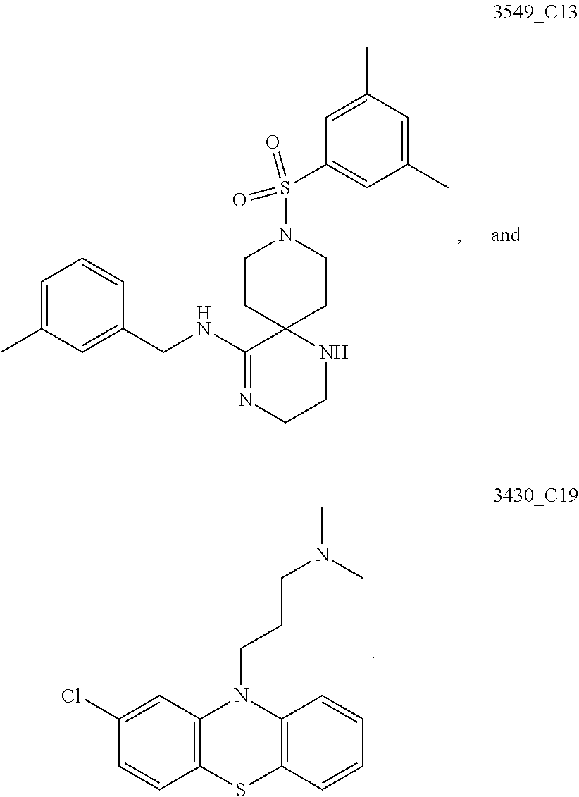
C1=C(C)C=C(CNC2=NCCNC23CCN(S(=O)(=O)C2=CC(C)=CC(C)=C2)CC3)C=C1.C12=C(SC3=C(N1CCCN(C)C)C=CC=C3)C=CC(Cl)=C2
